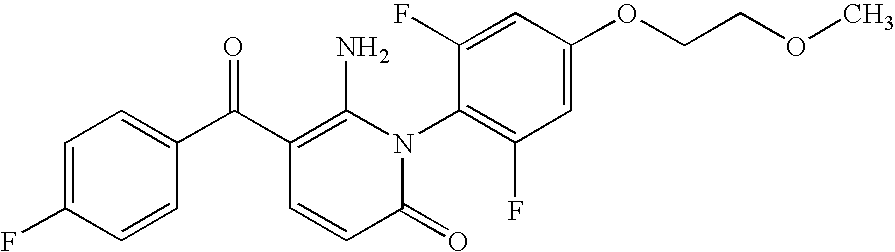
C1(=O)N(C2=C(F)C=C(OCCOC)C=C2F)C(N)=C(C(C2=CC=C(F)C=C2)=O)C=C1
